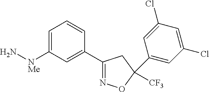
C1=C([NMe]N)C=C(C2=NOC(C3=CC(Cl)=CC(Cl)=C3)([CF3])C2)C=C1
